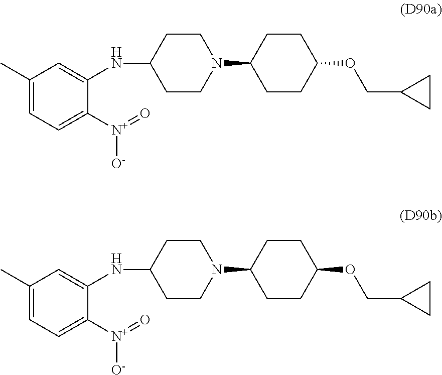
C1(NC2=CC(C)=CC=C2[N+](=O)[O-])CCN(C2CCC(OCC3CC3)CC2)CC1.C1(NC2=CC(C)=CC=C2[N+](=O)[O-])CCN(C2CCC(OCC3CC3)CC2)CC1
